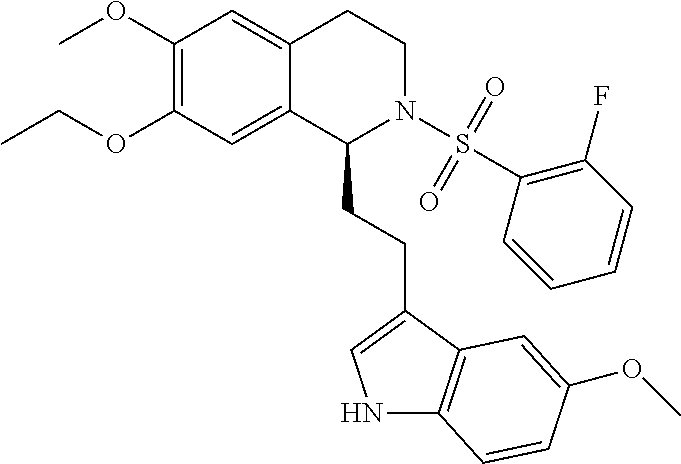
COC1=C(OCC)C=C2C(=C1)CCN(S(=O)(=O)C1=C(F)C=CC=C1)C2CCC1=CNC2=C1C=C(OC)C=C2
